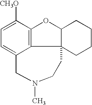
C1=C([CH3O])C2=C3C(=C1)CN(C)CCC31C(O2)CCCC1
